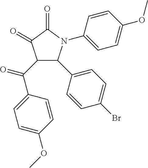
C1(=O)C(=O)C(C(C2=CC=C(OC)C=C2)=O)C(C2=CC=C(Br)C=C2)N1C1=CC=C(OC)C=C1
